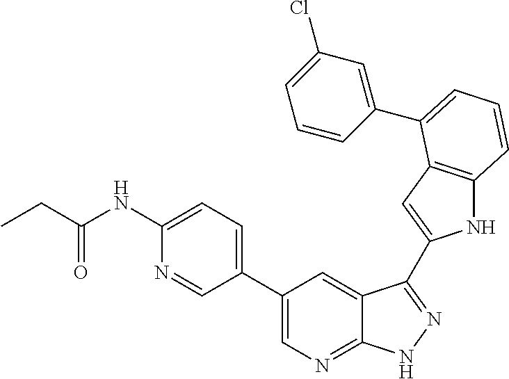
C1(C2=CN=C3C(=C2)C(C2=CC4=C(N2)C=CC=C4C2=CC(Cl)=CC=C2)=NN3)=CC=C(NC(=O)CC)N=C1
